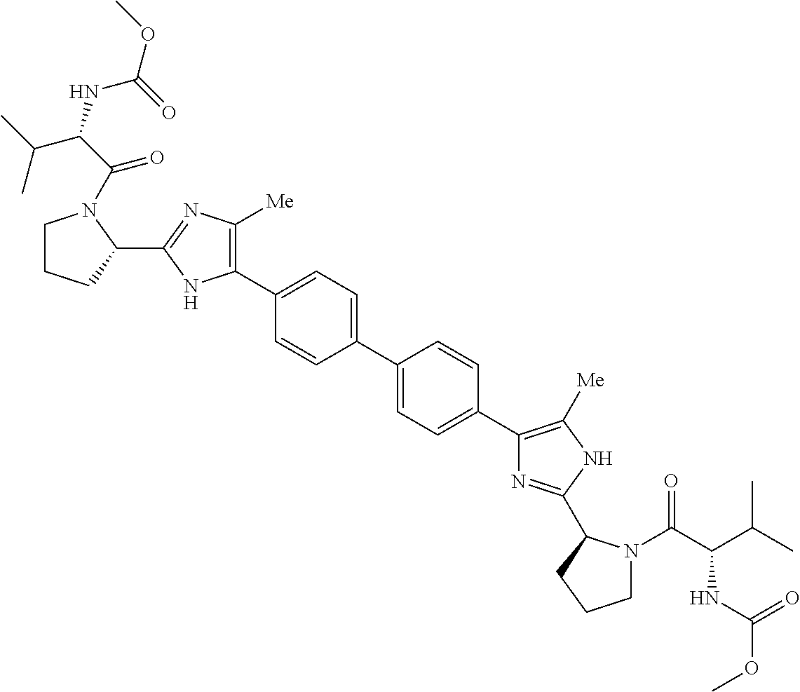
C1(C2=CC=C(C3=CC=C(C4=C([Me])NC(C5N(C(C(C(C)C)NC(OC)=O)=O)CCC5)=N4)C=C3)C=C2)=C([Me])N=C(C2N(C(=O)C(NC(OC)=O)C(C)C)CCC2)N1
